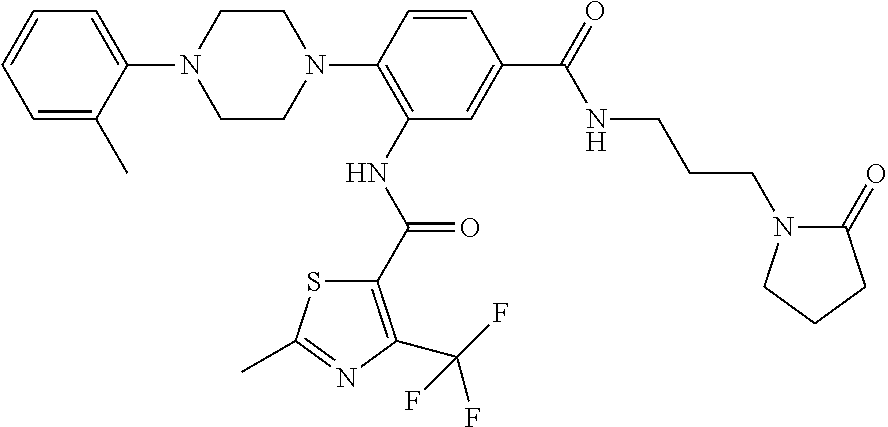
C1=C(C)C(N2CCN(C3=C(NC(=O)C4=C(C(F)(F)F)N=C(C)S4)C=C(C(=O)NCCCN4C(=O)CCC4)C=C3)CC2)=CC=C1
